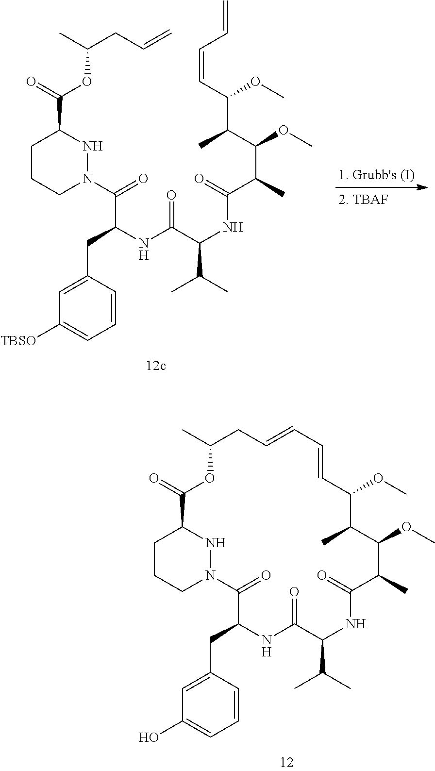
C(C(C)C(C(C)C(C=CC=C)OC)OC)(=O)NC(C(=O)NC(C(N1CCCC(C(=O)OC(CC=C)C)N1)=O)CC1=CC([TBSO])=CC=C1)C(C)C.C1(=O)C(C)C(OC)C(C)C(OC)C=CC=CCC(C)OC(=O)C2CCCN(N2)C(=O)C(CC2=CC(O)=CC=C2)NC(=O)C(C(C)C)N1
